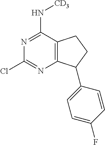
N1=C(N[CD3])C2=C(N=C1Cl)C(C1=CC=C(F)C=C1)CC2
